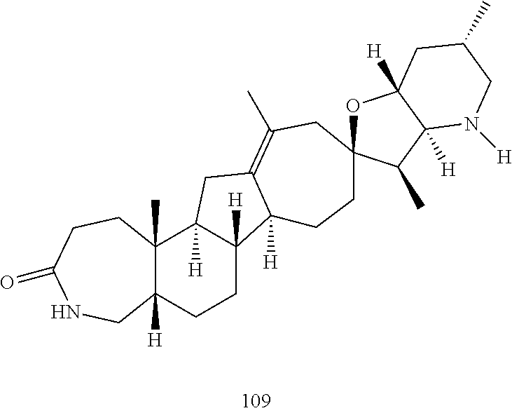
C12([H])C(C)(CCC(=O)NC1)C1([H])C([H])(CC2)C2([H])C(=C(C)CC3(CC2)OC2([H])C([H])(C3C)N([H])CC(C)C2)C1
